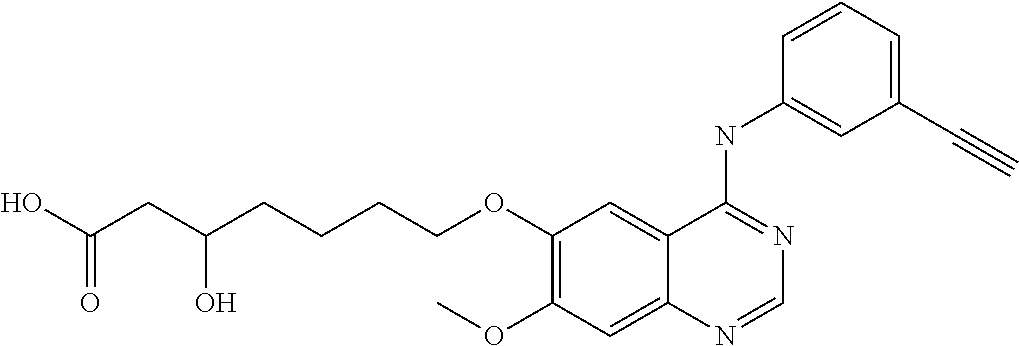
C1(OCCCCC(CC(O)=O)O)=C(OC)C=C2C(=C1)C(NC1=CC(C#C)=CC=C1)=NC=N2
